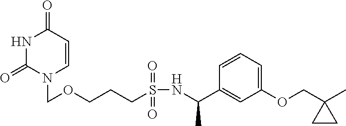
N1C(=O)N(COCCCS(NC(C2=CC(OCC3(C)CC3)=CC=C2)C)(=O)=O)C=CC1=O
